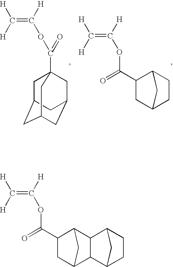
C(=C([H])OC(C12CC3CC(CC(C1)C3)C2)=O)([H])[H].C(=C([H])OC(=O)C1CC2CCC1C2)([H])[H].C(=C([H])OC(=O)C1CC2CC1C1C2C2CCC1C2)([H])[H]
